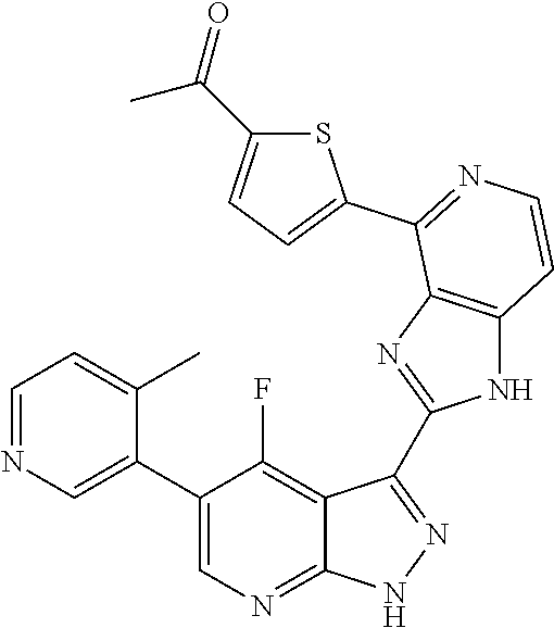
C1=NC=C(C2=CN=C3C(=C2F)C(C2=NC4=C(N2)C=CN=C4C2=CC=C(C(=O)C)S2)=N[N H]3)C(C)=C1
